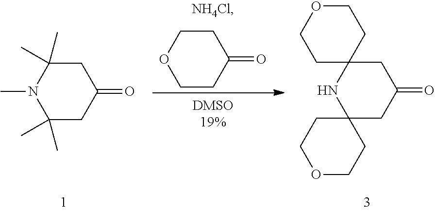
C1C(C)(C)N(C)C(C)(C)CC1=O.C1COCCC1=O.C1C2(NC3(CC1=O)CCOCC3)CCOCC2
